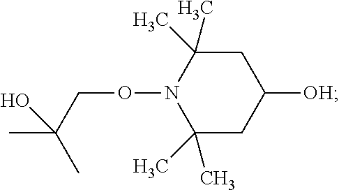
C1C(C)(C)N(OCC(C)(O)C)C(C)(C)CC1[OH]
